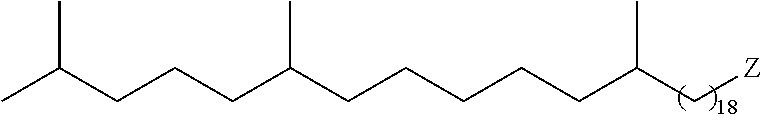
C(C(CCCCCC(C[Z])C)C)CCC(C)C
